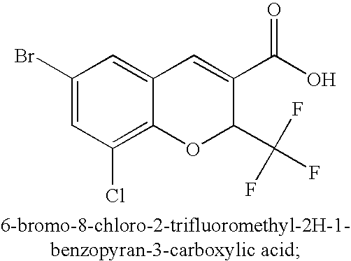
C1=C(Br)C=C2C(=C1Cl)OC(C(F)(F)F)C(C(O)=O)=C2
